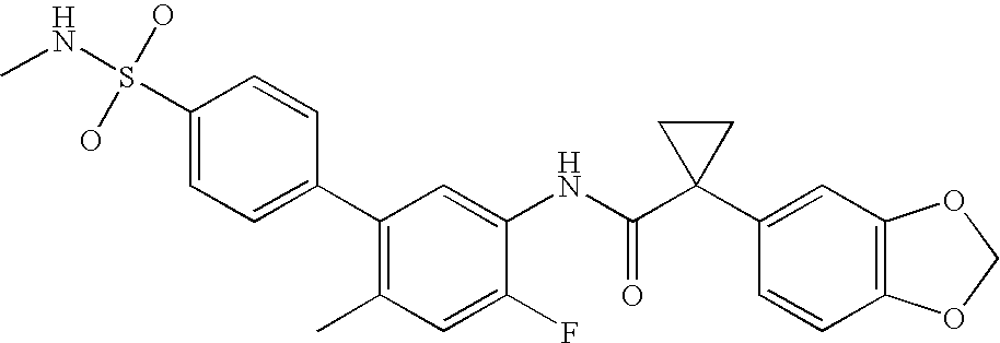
C1(C2=CC=C(S(O)(O)NC)C=C2)=C(C)C=C(F)C(NC(C2(C3=CC4=C(C=C3)OCO4)CC2)=O)=C1
